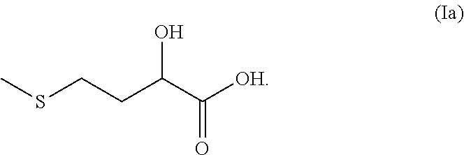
S(CCC(C([OH])=O)O)C
